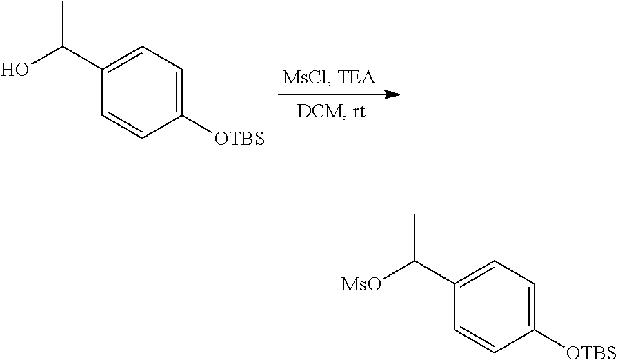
C1(C(O)C)=CC=C([OTBS])C=C1.C1(C([MsO])C)=CC=C([OTBS])C=C1
